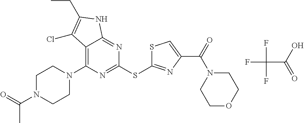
C1(SC2=NC(C(N3CCOCC3)=O)=CS2)=NC(N2CCN(C(C)=O)CC2)=C2C(=N1)NC(CC)=C2Cl.FC(C(=O)O)(F)F
